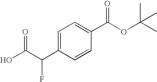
C1=C(C(C(O)=O)F)C=CC(C(OC(C)(C)C)=O)=C1
